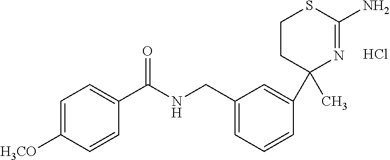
N(C(C1=CC=C([H3CO])C=C1)=O)CC1=CC=CC(C2(C)N=C(N)SCC2)=C1.Cl
